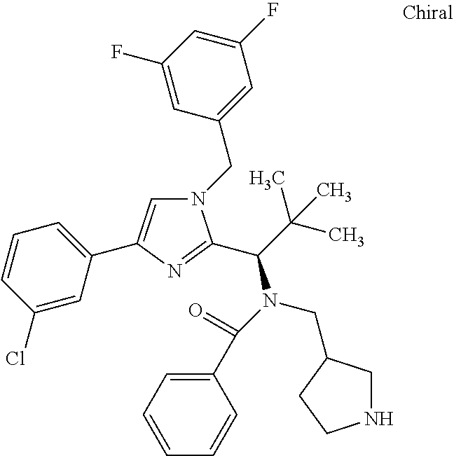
N1(CC2=CC(F)=CC(F)=C2)C=C(C2=CC=CC(Cl)=C2)N=C1C(C(C)(C)C)N(C(=O)C1=CC=CC=C1)CC1CNCC1
